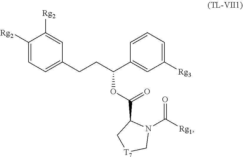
C1=C(CCC(C2=CC([Rg3])=CC=C2)OC(=O)C2N(C([Rg1])=O)C[T7]C2)C=C([Rg2])C([Rg2])=C1
